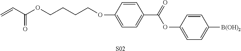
C=CC(OCCCCOC1=CC=C(C(=O)OC2=CC=C([B(OH)2])C=C2)C=C1)=O.[S02]
